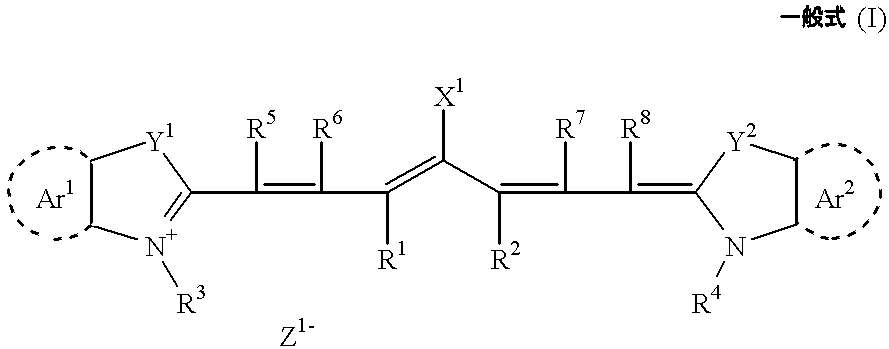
C1C[N+]([R3])=C(C(=C([R6])C(=C(C([R2])=C(C([R8])=C2[Y2]CCN2[R4])[R7])[X1])[R1])[R5])[Y1]1
